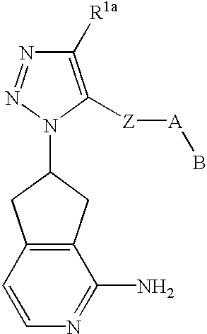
C1([R1a])=C([Z][A]B)N(C2CC3=C(C2)C(N)=NC=C3)N=N1
